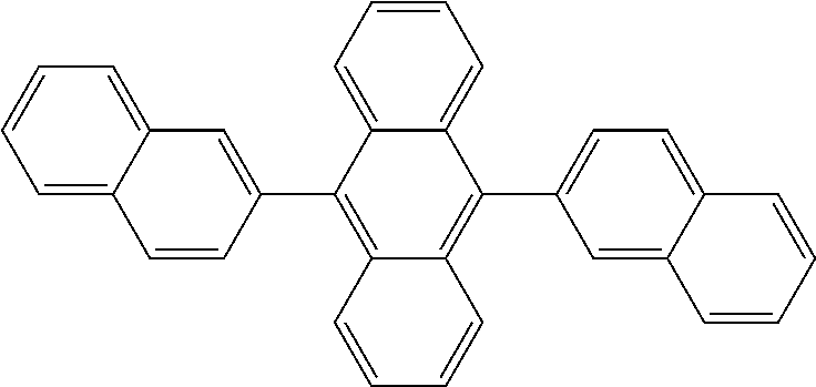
C1=CC=C2C(=C1)C(C1=CC=C3C(=C1)C=CC=C3)=C1C(=C2C2=CC3=CC=CC=C3C=C2)C=CC=C1
